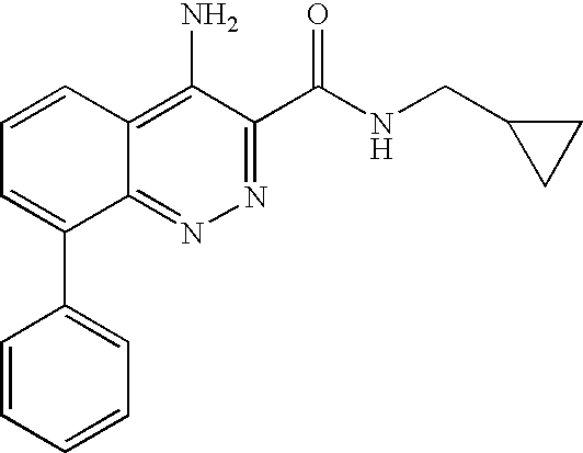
C1=CC2=C(N)C(C(NCC3CC3)=O)=NN=C2C(C2=CC=CC=C2)=C1
